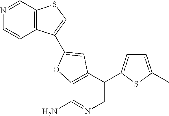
C12=C(C(C3=CC=C(C)S3)=CN=C1N)C=C(C1=CSC3=C1C=CN=C3)O2
